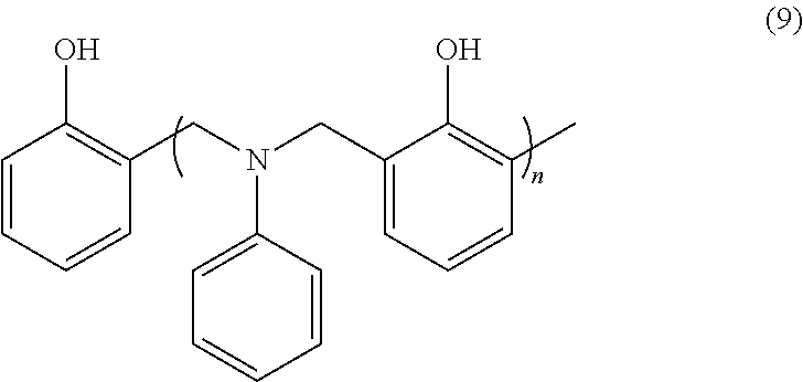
C1(CN(CC2=C(O)C=CC=C2)C2=CC=CC=C2)=CC=CC(C)=C1O
